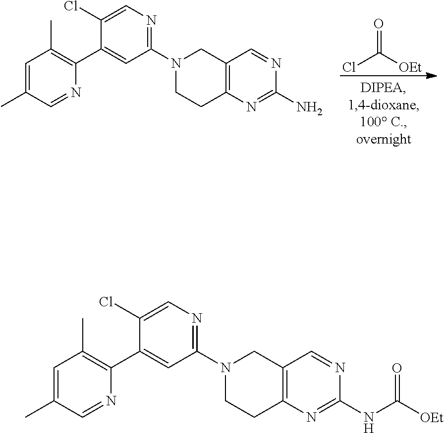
O=C([OEt])Cl.C1=C(C)C=NC(C2=CC(N3CCC4=C(C3)C=NC(N)=N4)=NC=C2Cl)=C1C.C1=C(C)C=NC(C2=CC(N3CCC4=C(C3)C=NC(NC(=O)[OEt])=N4)=NC=C2Cl)=C1C
